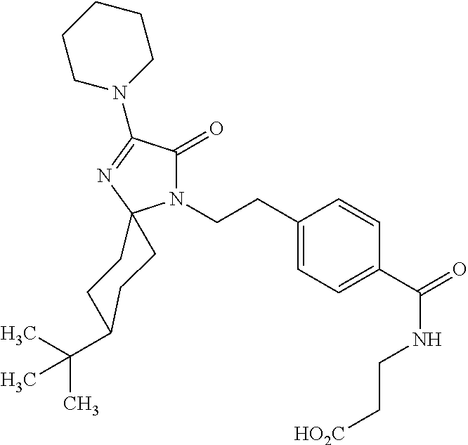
C(C1=CC=C(C(=O)NCC[HO2C])C=C1)CN1C(=O)C(N2CCCCC2)=NC12CCC(C(C)(C)C)CC2
